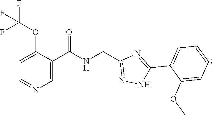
C1=NC=C(C(=O)NCC2=NNC(C3=CC=CC=C3OC)=N2)C(OC(F)(F)F)=C1
